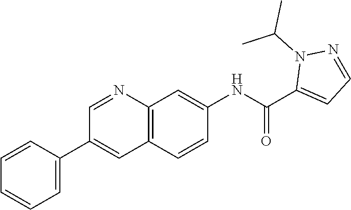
C12=C(N=CC(C3=CC=CC=C3)=C1)C=C(NC(C1=CC=NN1C(C)C)=O)C=C2
